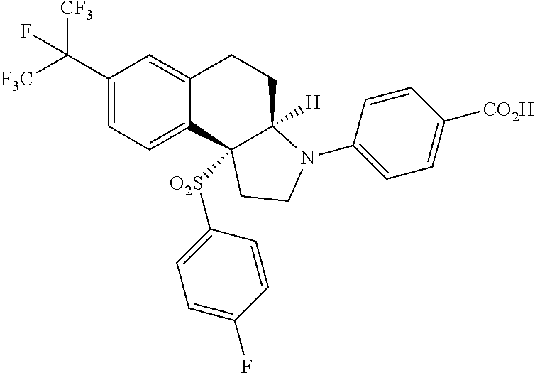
C1(C([F3C])([CF3])F)=CC=C2C(=C1)CCC1([H])C2([O2S]C2=CC=C(F)C=C2)CCN1C1=CC=C([CO2H])C=C1
